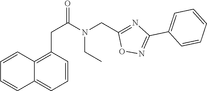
C1=CC(CC(N(CC2=NC(C3=CC=CC=C3)=NO2)CC)=O)=C2C(=C1)C=CC=C2
